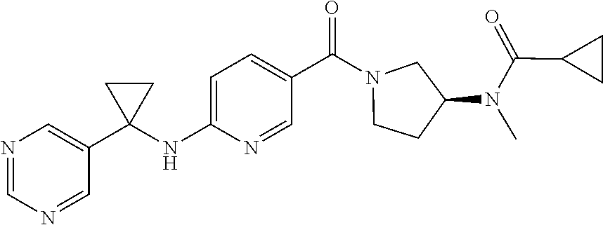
N1=CN=CC(C2(NC3=CC=C(C(N4CCC(N(C)C(=O)C5CC5)C4)=O)C=N3)CC2)=C1
